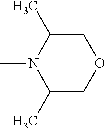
CN1C(C)COCC1C
